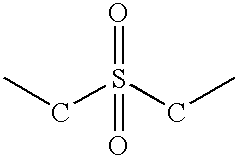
O=S(CC)(CC)=O
